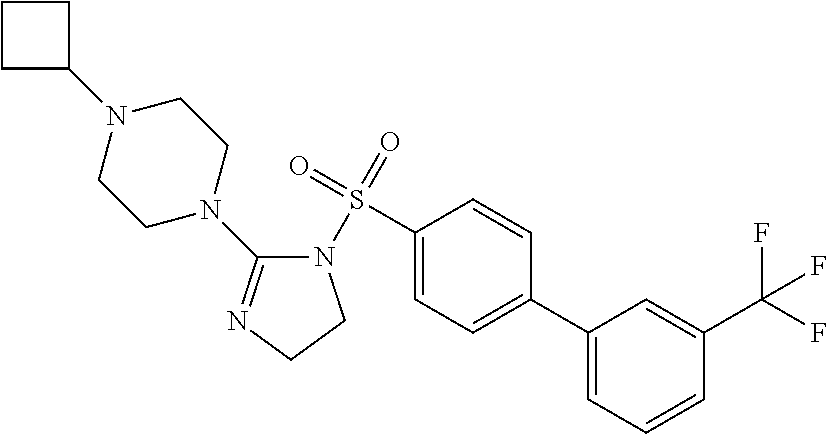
C1(S(=O)(=O)N2C(N3CCN(C4CCC4)CC3)=NCC2)=CC=C(C2=CC=CC(C(F)(F)F)=C2)C=C1
